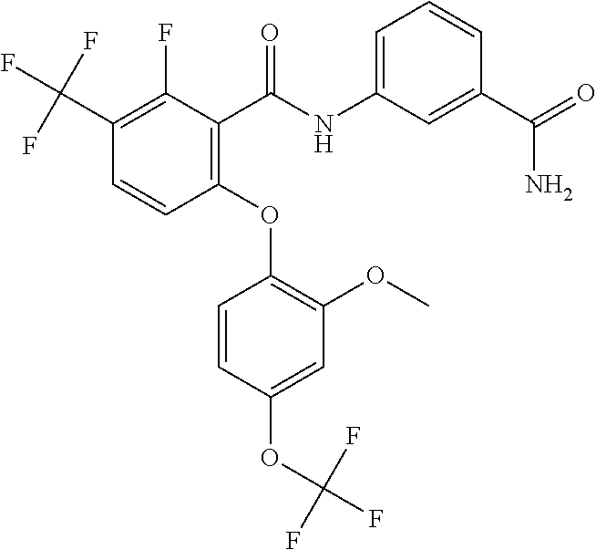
C1(C(F)(F)F)=C(F)C(C(NC2=CC=CC(C(=O)N)=C2)=O)=C(OC2=C(OC)C=C(OC(F)(F)F)C=C2)C=C1
